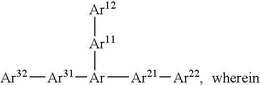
[Ar32][Ar31][Ar]([Ar21][Ar22])[Ar11][Ar12]
